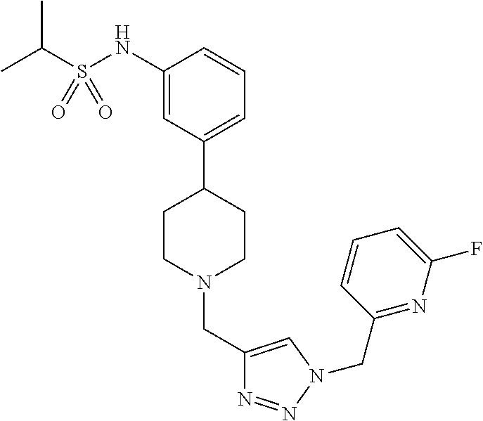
C1(NS(C(C)C)(=O)=O)=CC(C2CCN(CC3=CN(CC4=NC(F)=CC=C4)N=N3)CC2)=CC=C1
